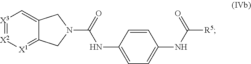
[X3]1=[X2][X1]=C2C(=C1)CN(C(=O)NC1=CC=C(NC([R5])=O)C=C1)C2
